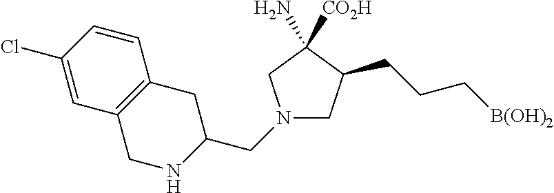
N1(CC2NCC3=C(C2)C=CC(Cl)=C3)CC(CCC[B(OH)2])C(N)([CO2H])C1
